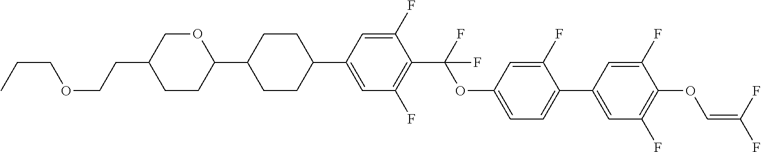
CCCOCCC1CCC(C2CCC(C3=CC(F)=C(C(F)(OC4=CC=C(C5=CC(F)=C(OC=C(F)F)C(F)=C5)C(F)=C4)F)C(F)=C3)CC2)OC1
